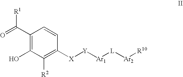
C1(C(=O)[R1])=C(O)C([R2])=C([X][Y][Ar1][L][Ar2][R10])C=C1
